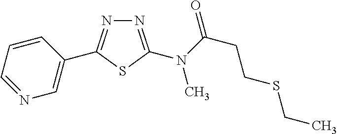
C1=CC=NC=C1C1=NN=C(N(C(CCSCC)=O)C)S1
